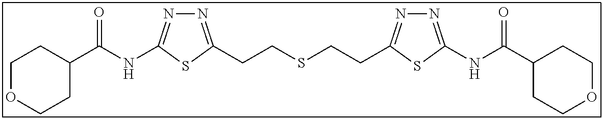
N1=C(CCSCCC2=NN=C(NC(C3CCOCC3)=O)S2)SC(NC(C2CCOCC2)=O)=N1
